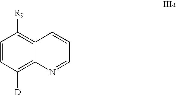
C1=CC([D])=C2C(=C1[R9])C=CC=N2
